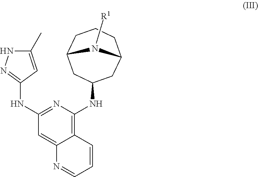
C1(NC2=NNC(C)=C2)=NC(NC2CC3CCCC(C2)N3[R1])=C2C(=C1)N=CC=C2
